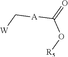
C([A]C(O[R5])=O)[W]
